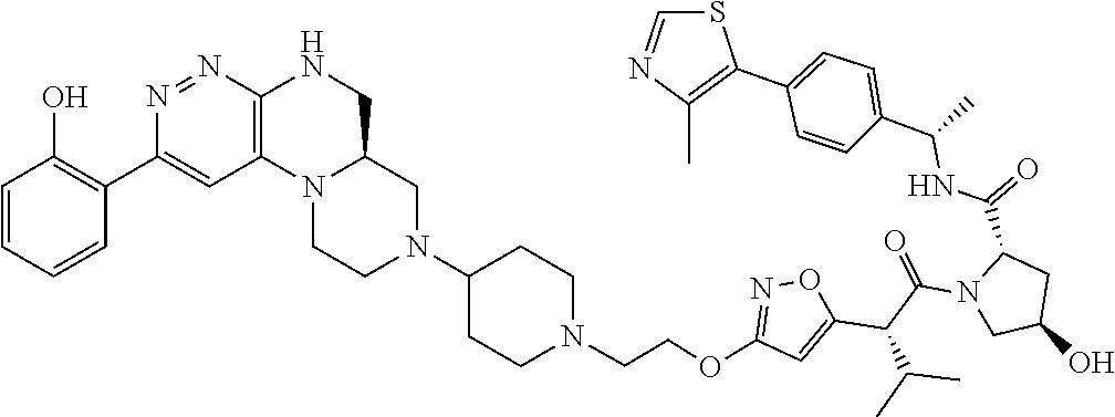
C1(C2=C(C)N=CS2)=CC=C(C(NC(C2CC(O)CN2C(C(C2=CC(OCCN3CCC(N4CCN5C(C4)CNC4=C5C=C(C5=C(O)C=CC=C5)N=N4)CC3)=NO2)C(C)C)=O)=O)C)C=C1
